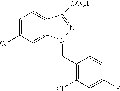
C1=C(Cl)C=C2C(=C1)C([CO2H])=NN2CC1=C(Cl)C=C(F)C=C1
